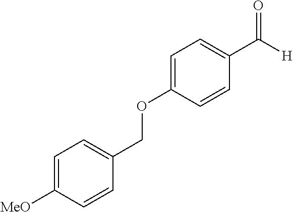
C1=C([MeO])C=CC(COC2=CC=C(C([H])=O)C=C2)=C1
